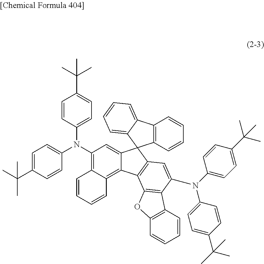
C12=C(C=CC=C1)C1=CC=CC=C1C21C2=CC(N(C3=CC=C(C(C)(C)C)C=C3)C3=CC=C(C(C)(C)C)C=C3)=C3C(=C2C2=C1C=C(N(C1=CC=C(C(C)(C)C)C=C1)C1=CC=C(C(C)(C)C)C=C1)C1=C2OC2=C1C=CC=C2)C=CC=C3
